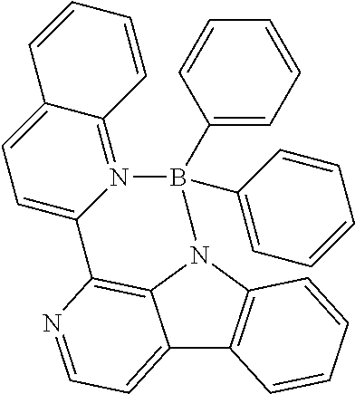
C12=CC=NC3=C1N(C1=C2C=CC=C1)B(C1=CC=CC=C1)(C1=CC=CC=C1)N1=C2C(=CC=C31)C=CC=C2
